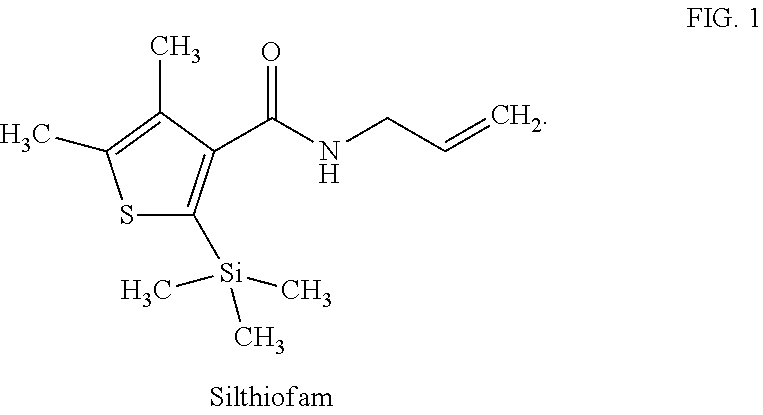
S1C([Si](C)(C)C)=C(C(=O)NCC=C)C(C)=C1C
